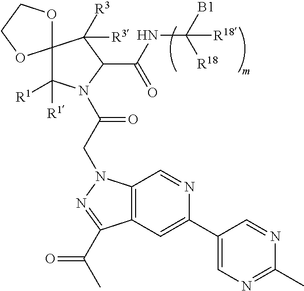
C12(C([R1])([R1])N(C(CN3C4=C(C=C(C5=CN=C(C)N=C5)N=C4)C(C(C)=O)=N3)=O)C(C(NC([B1])([R18])[R18])=O)C1([R3])[R3])OCCO2
